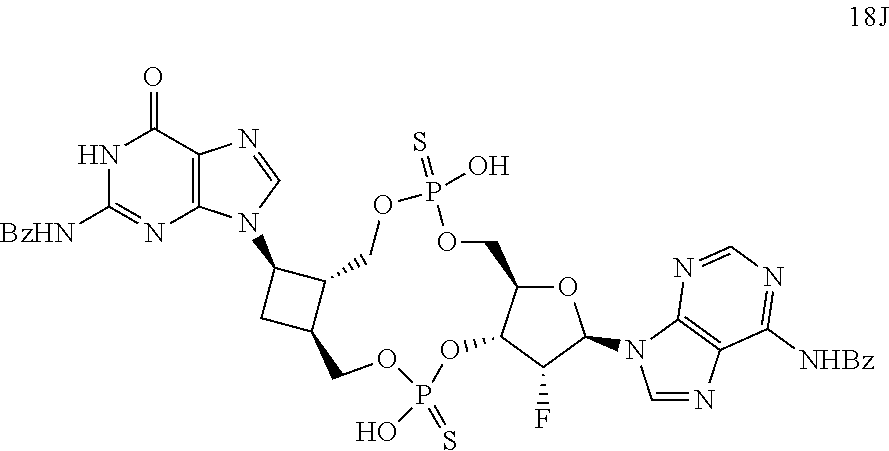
O1C2C(C(F)C1N1C=NC3=C1N=CN=C3[NHBz])OP(=S)(O)OCC1C(C(N3C4=C(C(=O)NC([BzHN])=N4)N=C3)C1)COP(O)(=S)OC2
